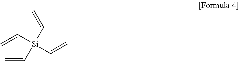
C=C[Si](C=C)(C=C)C=C
